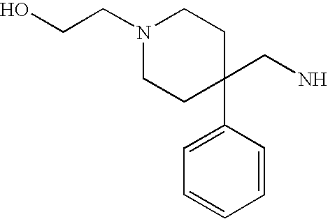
N1(CCO)CCC(CN)(C2=CC=CC=C2)CC1
